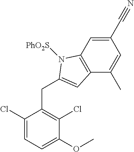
C12=C(C=C(C#N)C=C1C)N([PhO2S])C(CC1=C(Cl)C(OC)=CC=C1Cl)=C2
